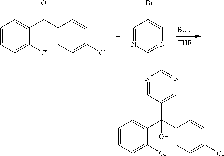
[BuLi].[THF].C1=CC=C(Cl)C(C(C2=CC=C(Cl)C=C2)=O)=C1.C1=NC=NC=C1Br.C1=CC=C(Cl)C(C(C2=CC=C(Cl)C=C2)(C2=CN=CN=C2)O)=C1
